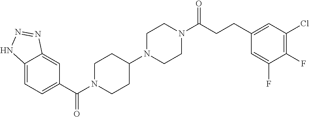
C12=CC=C(C(=O)N3CCC(N4CCN(C(=O)CCC5=CC(Cl)=C(F)C(F)=C5)CC4)CC3)C=C1N=NN2
